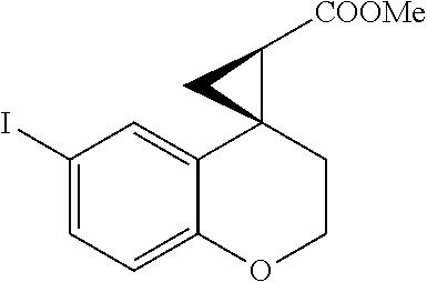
C1(I)=CC=C2C(=C1)C1(CCO2)C([COOMe])C1
